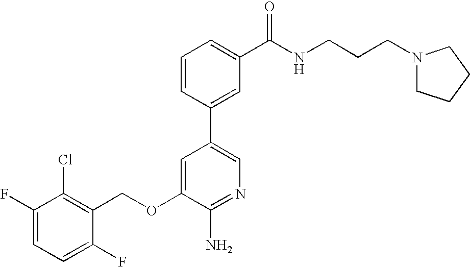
C1(F)=CC=C(F)C(COC2=CC(C3=CC(C(NCCCN4CCCC4)=O)=CC=C3)=CN=C2N)=C1Cl
